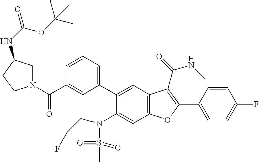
C1=CC=C(C2=CC3=C(C=C2N(S(C)(=O)=O)CCF)OC(C2=CC=C(F)C=C2)=C3C(NC)=O)C=C1C(N1CC(NC(=O)OC(C)(C)C)CC1)=O
